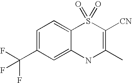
C12=CC=C(C(F)(F)F)C=C1NC(C)=C([CN])S2(=O)=O
